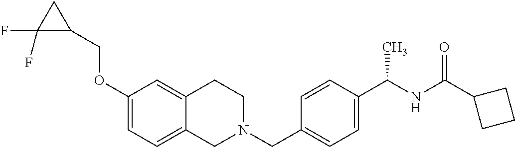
C1(OCC2CC2(F)F)=CC=C2C(=C1)CCN(CC1=CC=C(C(NC(=O)C3CCC3)C)C=C1)C2
